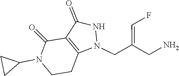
N1(C2CC2)CCC2=C(C1=O)C(=O)NN2CC(CN)=CF
